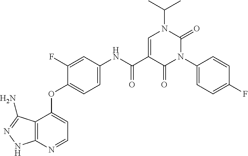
C12=C(N=CC=C1OC1=CC=C(NC(C3=CN(C(C)C)C(=O)N(C4=CC=C(F)C=C4)C3=O)=O)C=C1F)NN=C2N
